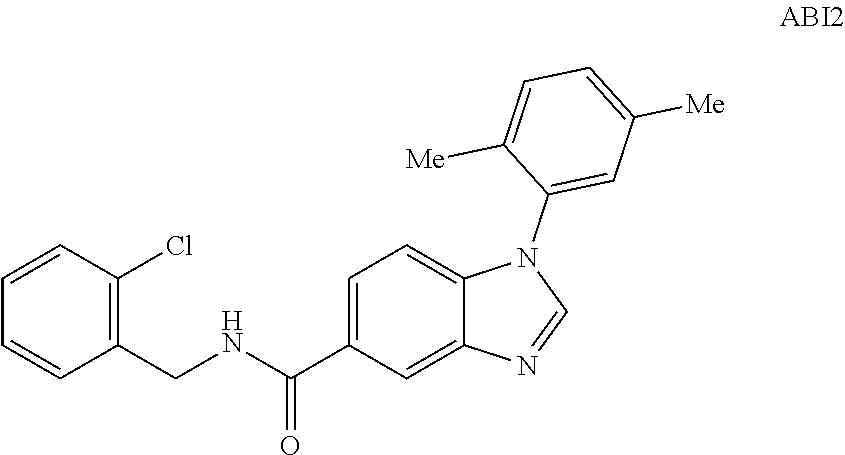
C1=C(C(NCC2=C(Cl)C=CC=C2)=O)C=C2C(=C1)N(C1=CC([Me])=CC=C1[Me])C=N2
